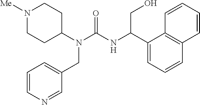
N1([Me])CCC(N(C(NC(C2=CC=CC3=C2C=CC=C3)CO)=O)CC2=CC=CN=C2)CC1
